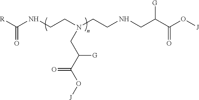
[R]C(NCCN(CCNCC(C(O[J])=O)[G])CC(C(=O)O[J])[G])=O
